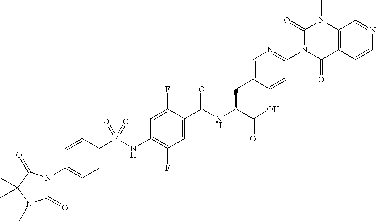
C1=C(S(NC2=C(F)C=C(C(NC(C(O)=O)CC3=CN=C(N4C(=O)C5=C(N(C)C4=O)C=NC=C5)C=C3)=O)C(F)=C2)(=O)=O)C=CC(N2C(=O)N(C)C(C)(C)C2=O)=C1
